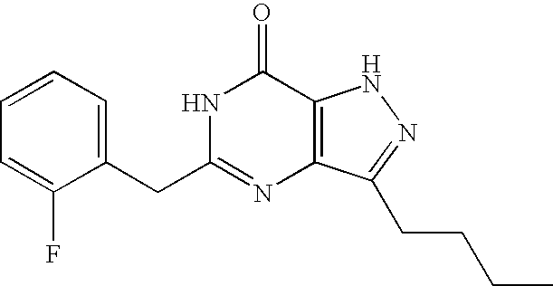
C1=C(CC2=NC3=C(C(=O)N2)NN=C3CCCC)C(F)=CC=C1
